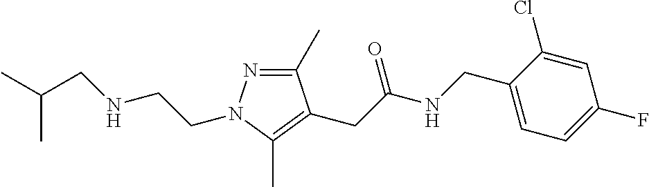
C1(C)=NN(CCNCC(C)C)C(C)=C1CC(NCC1=CC=C(F)C=C1Cl)=O
